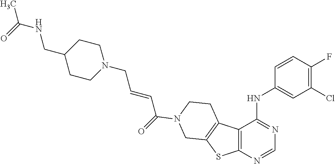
N1(CC=CC(=O)N2CCC3=C(SC4=C3C(NC3=CC(Cl)=C(F)C=C3)=NC=N4)C2)CCC(CNC(C)=O)CC1
